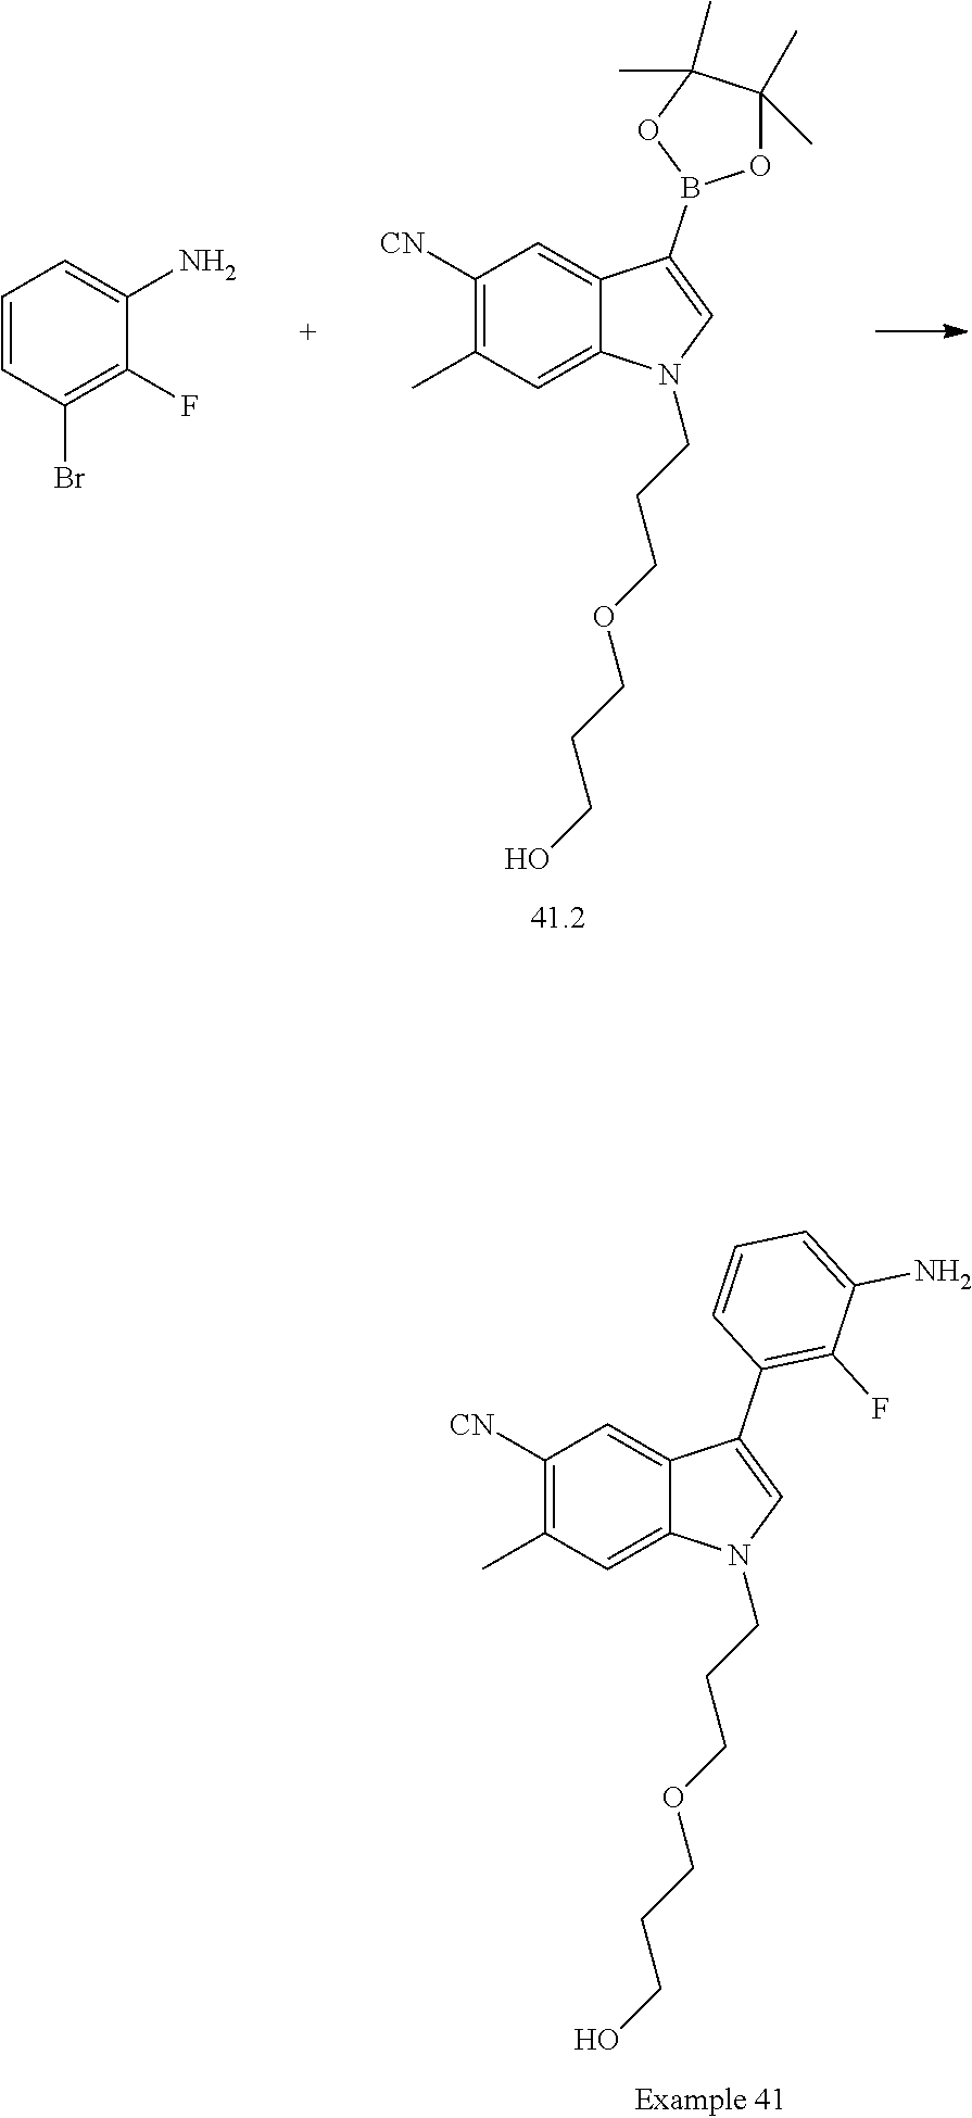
C1([CN])=C(C)C=C2C(=C1)C(C1=C(F)C(N)=CC=C1)=CN2CCCOCCCO.C1([CN])=C(C)C=C2C(=C1)C(B1OC(C)(C)C(C)(C)O1)=CN2CCCOCCCO.C1=CC(Br)=C(F)C(N)=C1
